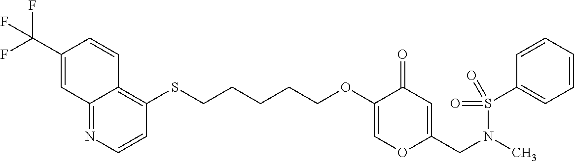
C12=NC=CC(SCCCCCOC3=COC(CN(C)S(=O)(C4=CC=CC=C4)=O)=CC3=O)=C1C=CC(C(F)(F)F)=C2
